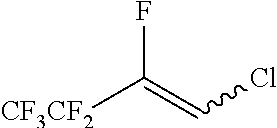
FC(=CCl)[CF3CF2]
